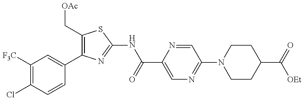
C1(C[OAc])=C(C2=CC([F3C])=C(Cl)C=C2)N=C(NC(C2=CN=C(N3CCC(C(=O)[OEt])CC3)C=N2)=O)S1
